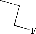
CCCF
